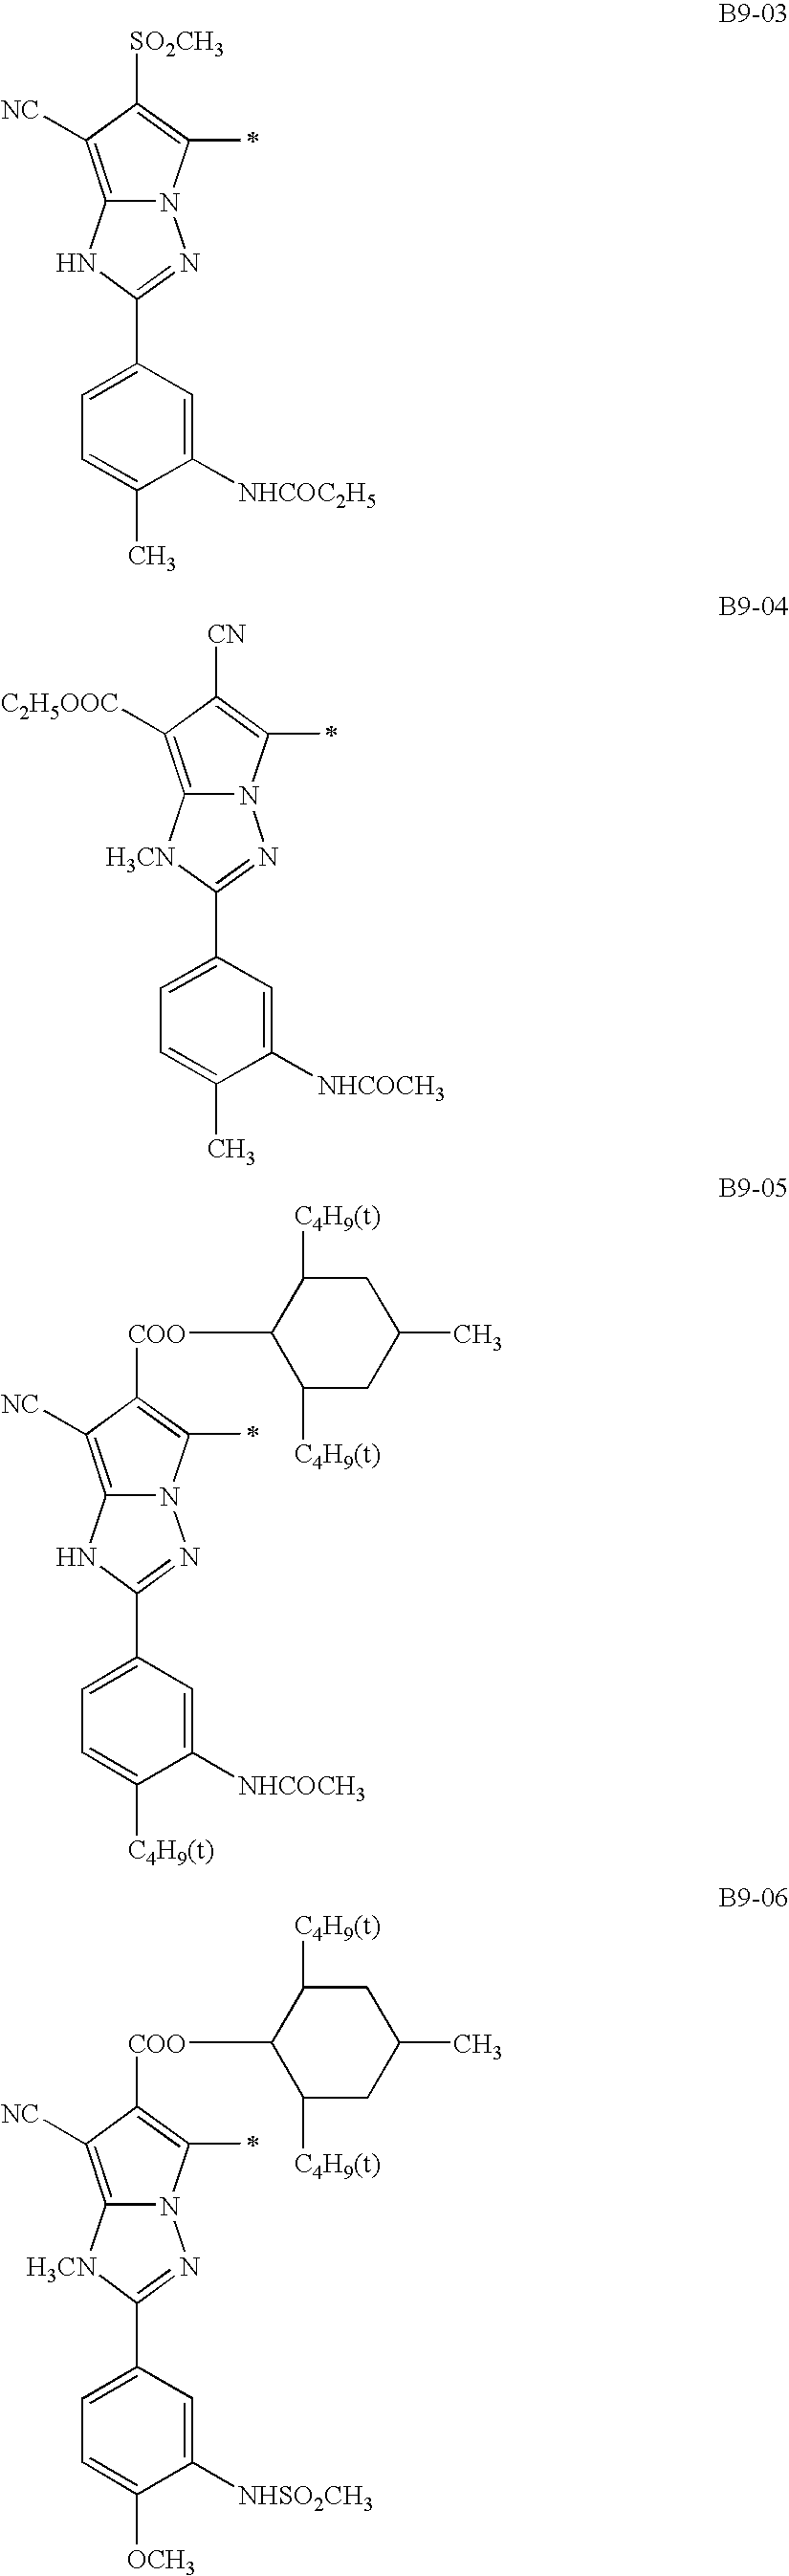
C12=C([NC])C([SO2CH3])=C(C)N1N=C(C1=CC=C(C)C([NHCOC2H5])=C1)N2.C12=C([C2H5OOC])C([CN])=C(C)N1N=C(C1=CC=C(C)C([NHCOCH3])=C1)[H3CN]2.C12=C([NC])C([COO]C3C([C4H9(t)])CC(C)CC3[C4H9(t)])=C(C)N1N=C(C1=CC=C([C4H9(t)])C([NHCOCH3])=C1)N2.C12=C([NC])C([COO]C3C([C4H9(t)])CC(C)CC3[C4H9(t)])=C(C)N1N=C(C1=CC=C([OCH3])C([NHSO2CH3])=C1)[H3CN]2
